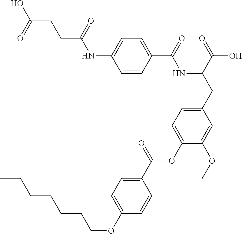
C1=CC(C(=O)NC(CC2=CC=C(OC(C3=CC=C(OCCCCCCC)C=C3)=O)C(OC)=C2)C(=O)O)=CC=C1NC(CCC(O)=O)=O
